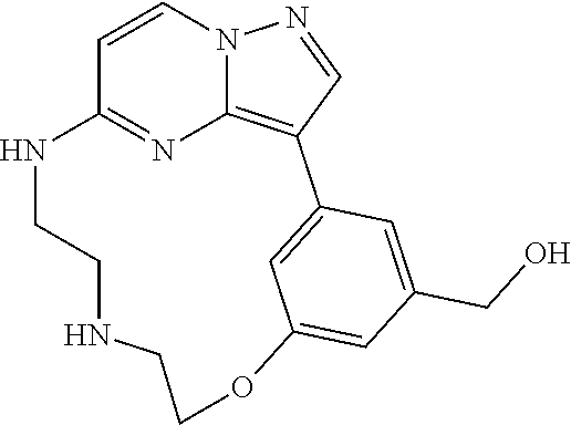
C1=CN2C3=C(C=N2)C2=CC(=CC(CO)=C2)OCCNCCNC1=N3
